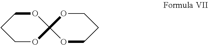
C1OC2(OCC1)OCCCO2
